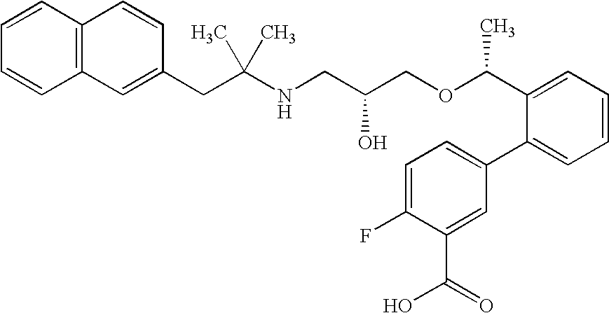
C1=CC2=C(C=C1)C=C(CC(NCC(COC(C1=CC=CC=C1C1=CC=C(F)C(C(=O)O)=C1)C)O)(C)C)C=C2
